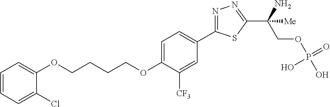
O(CCCCOC1=CC=C(C2=NN=C(C(COP(O)(=O)O)(N)[Me])S2)C=C1[CF3])C1=CC=CC=C1Cl
